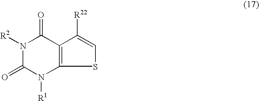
N1([R2])C(=O)N([R1])C2=C(C1=O)C([R22])=CS2
